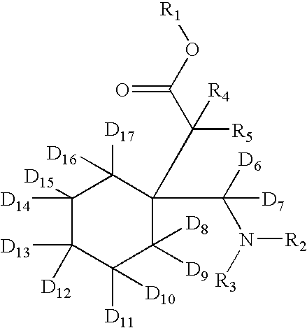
C1([D14])([D15])C([D13])([D12])C([D11])([D10])C([D9])([D8])C(C(C(O[R1])=O)([R5])[R4])(C([D6])(N([R3])[R2])[D7])C1([D17])[D16]
